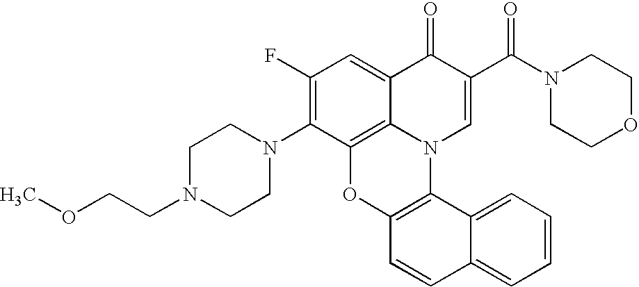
C1(N2CCN(CCOC)CC2)=C(F)C=C2C3=C1OC1=C(N3C=C(C(N3CCOCC3)=O)C2=O)C2=CC=CC=C2C=C1
